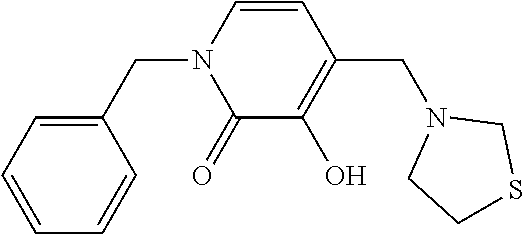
C1(CN2C(=O)C(O)=C(CN3CCSC3)C=C2)=CC=CC=C1
